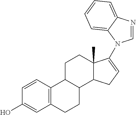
C1=CC2=C(C=C1O)CCC1C2CCC2(C)C1CC=C2N1C=NC2=CC=CC=C21
